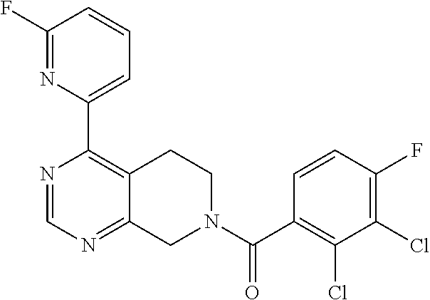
N1=CN=C2C(=C1C1=CC=CC(F)=N1)CCN(C(C1=C(Cl)C(Cl)=C(F)C=C1)=O)C2
